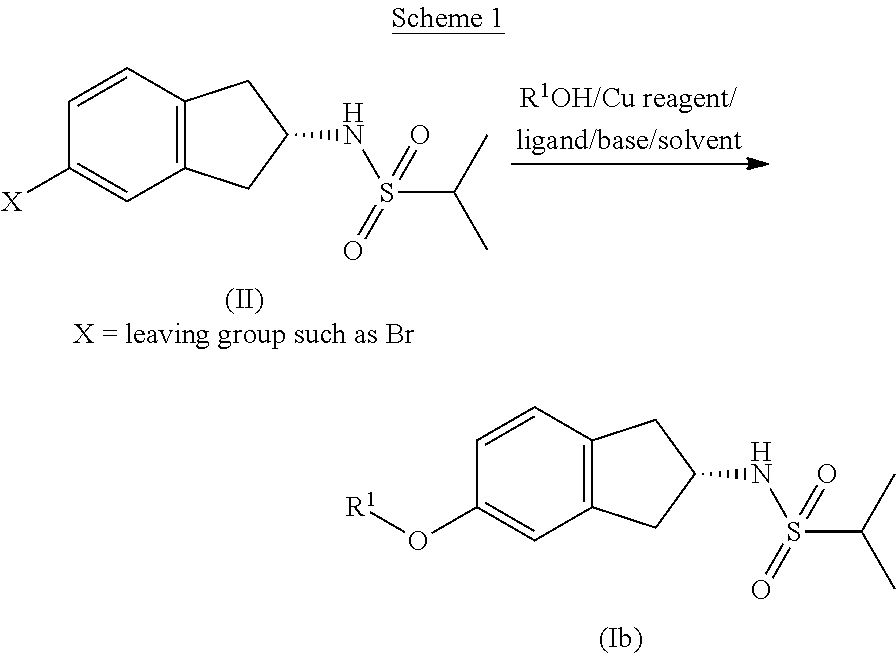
C12=C(C=CC([X])=C1)CC(NS(C(C)C)(=O)=O)C2.C12=C(C=CC(O[R1])=C1)CC(NS(C(C)C)(=O)=O)C2
